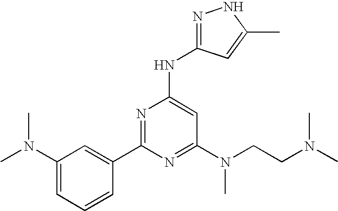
C1=C(N(C)C)C=C(C2=NC(NC3=NNC(C)=C3)=CC(N(C)CCN(C)C)=N2)C=C1
